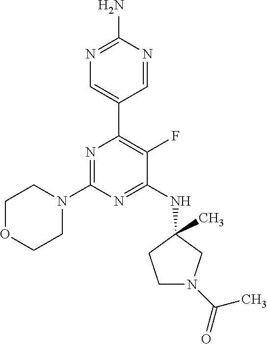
N1=C(N)N=CC(C2=C(F)C(NC3(C)CCN(C(=O)C)C3)=NC(N3CCOCC3)=N2)=C1
